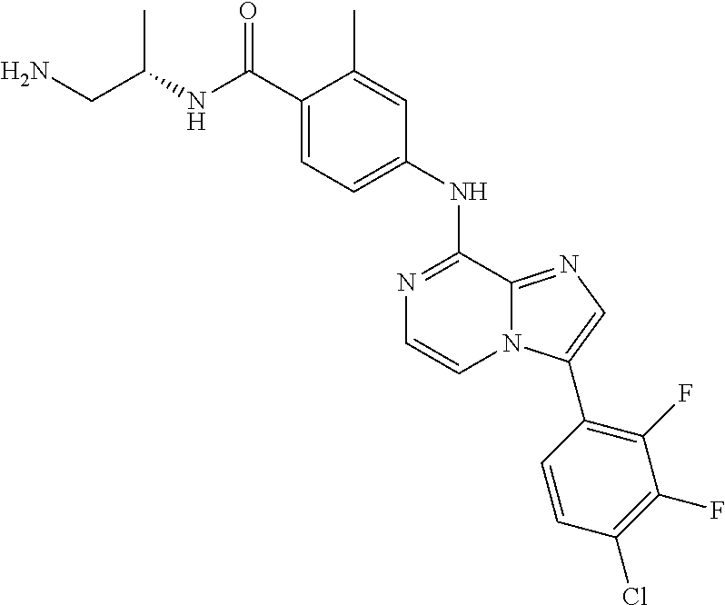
C1(C(=O)NC(CN)C)=CC=C(NC2=NC=CN3C2=NC=C3C2=C(F)C(F)=C(Cl)C=C2)C=C1C
